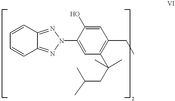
C1=CC2=NN(C3=CC(C(C)(C)CC(C)C)=C(CC)C=C3O)N=C2C=C1
